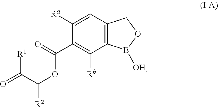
C12=C(C=C([Ra])C(C(=O)OC([R2])C(=O)[R1])=C1[Rb])COB2[OH]
